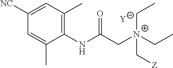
[Y].C1=C(C)C(NC(C[N+](C[Z])(CC)CC)=O)=C(C)C=C1[NC]
